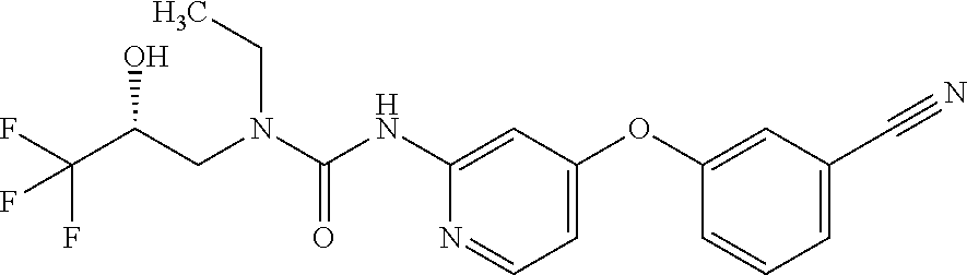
C1(NC(N(CC(C(F)(F)F)O)CC)=O)=CC(OC2=CC(C#N)=CC=C2)=CC=N1
